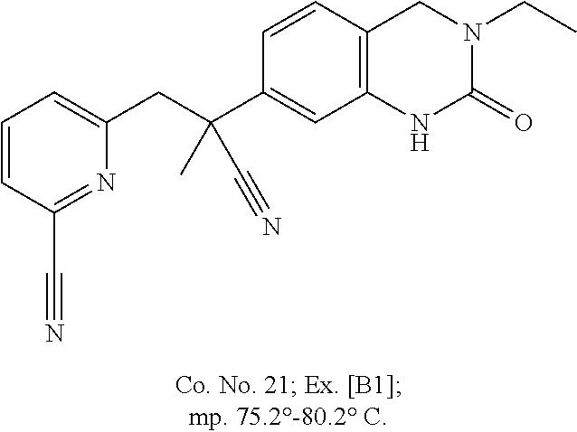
C(C1=CC2=C(C=C1)CN(CC)C(=O)N2)(C#N)(CC1=CC=CC(C#N)=N1)C
